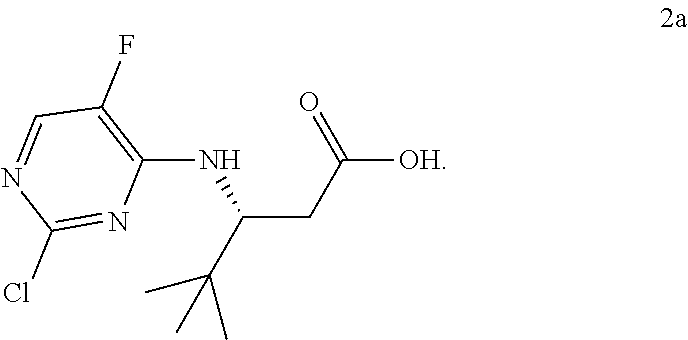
C1=NC(Cl)=NC(NC(CC([OH])=O)C(C)(C)C)=C1F
